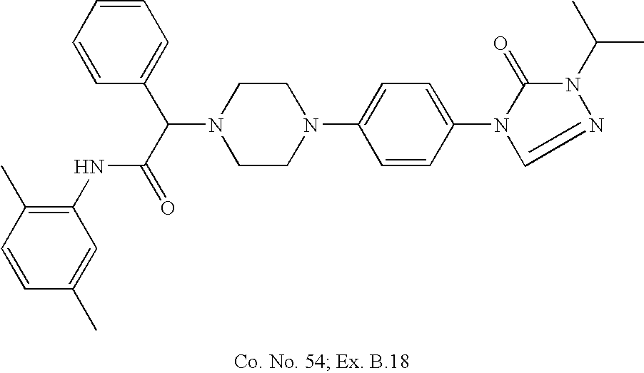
N1(C(C(=O)NC2=C(C)C=CC(C)=C2)C2=CC=CC=C2)CCN(C2=CC=C(N3C(=O)N(C(C)C)N=C3)C=C2)CC1
